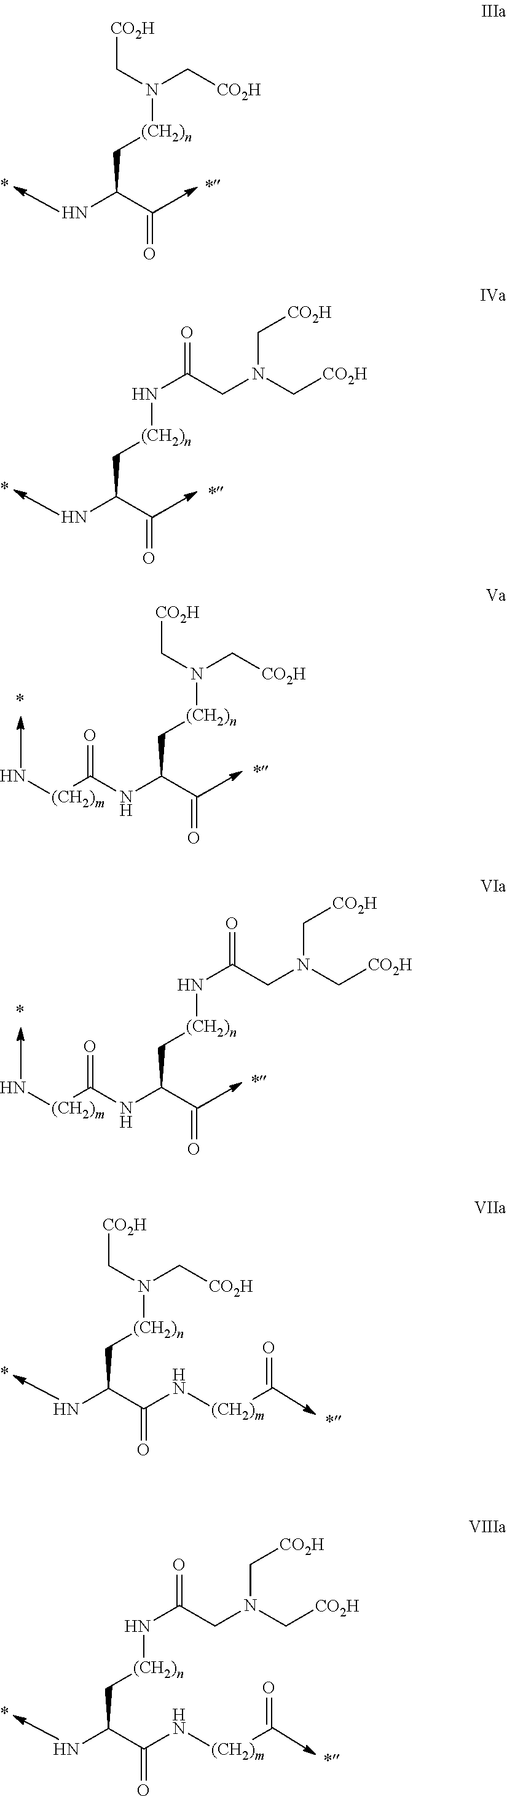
[CO2H]CN([(CH2)n]CC(N)C=O)C[CO2H].N([(CH2)n]CC(N)C=O)C(=O)CN(C[CO2H])C[CO2H].N([(CH2)n]CC(NC([(CH2)m]N)=O)C=O)(C[CO2H])C[CO2H].N([(CH2)n]CC(NC([(CH2)m]N)=O)C=O)C(CN(C[CO2H])C[CO2H])=O.NC(C(N[(CH2)m]C=O)=O)C[(CH2)n]N(C[CO2H])C[CO2H].NC(C(N[(CH2)m]C=O)=O)C[(CH2)n]NC(CN(C[CO2H])C[CO2H])=O
